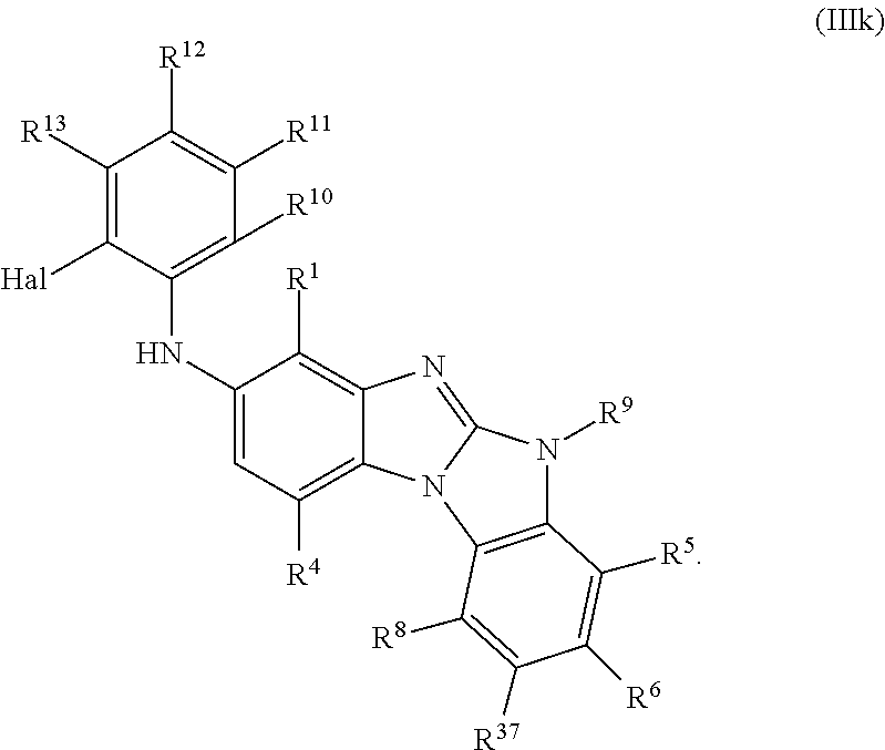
C1(NC2=C([R10])C([R11])=C([R12])C([R13])=C2[Hal])=CC([R4])=C2C(=C1[R1])N=C1N2C2=C(N1[R9])C([R5])=C([R6])C([R37])=C2[R8]
